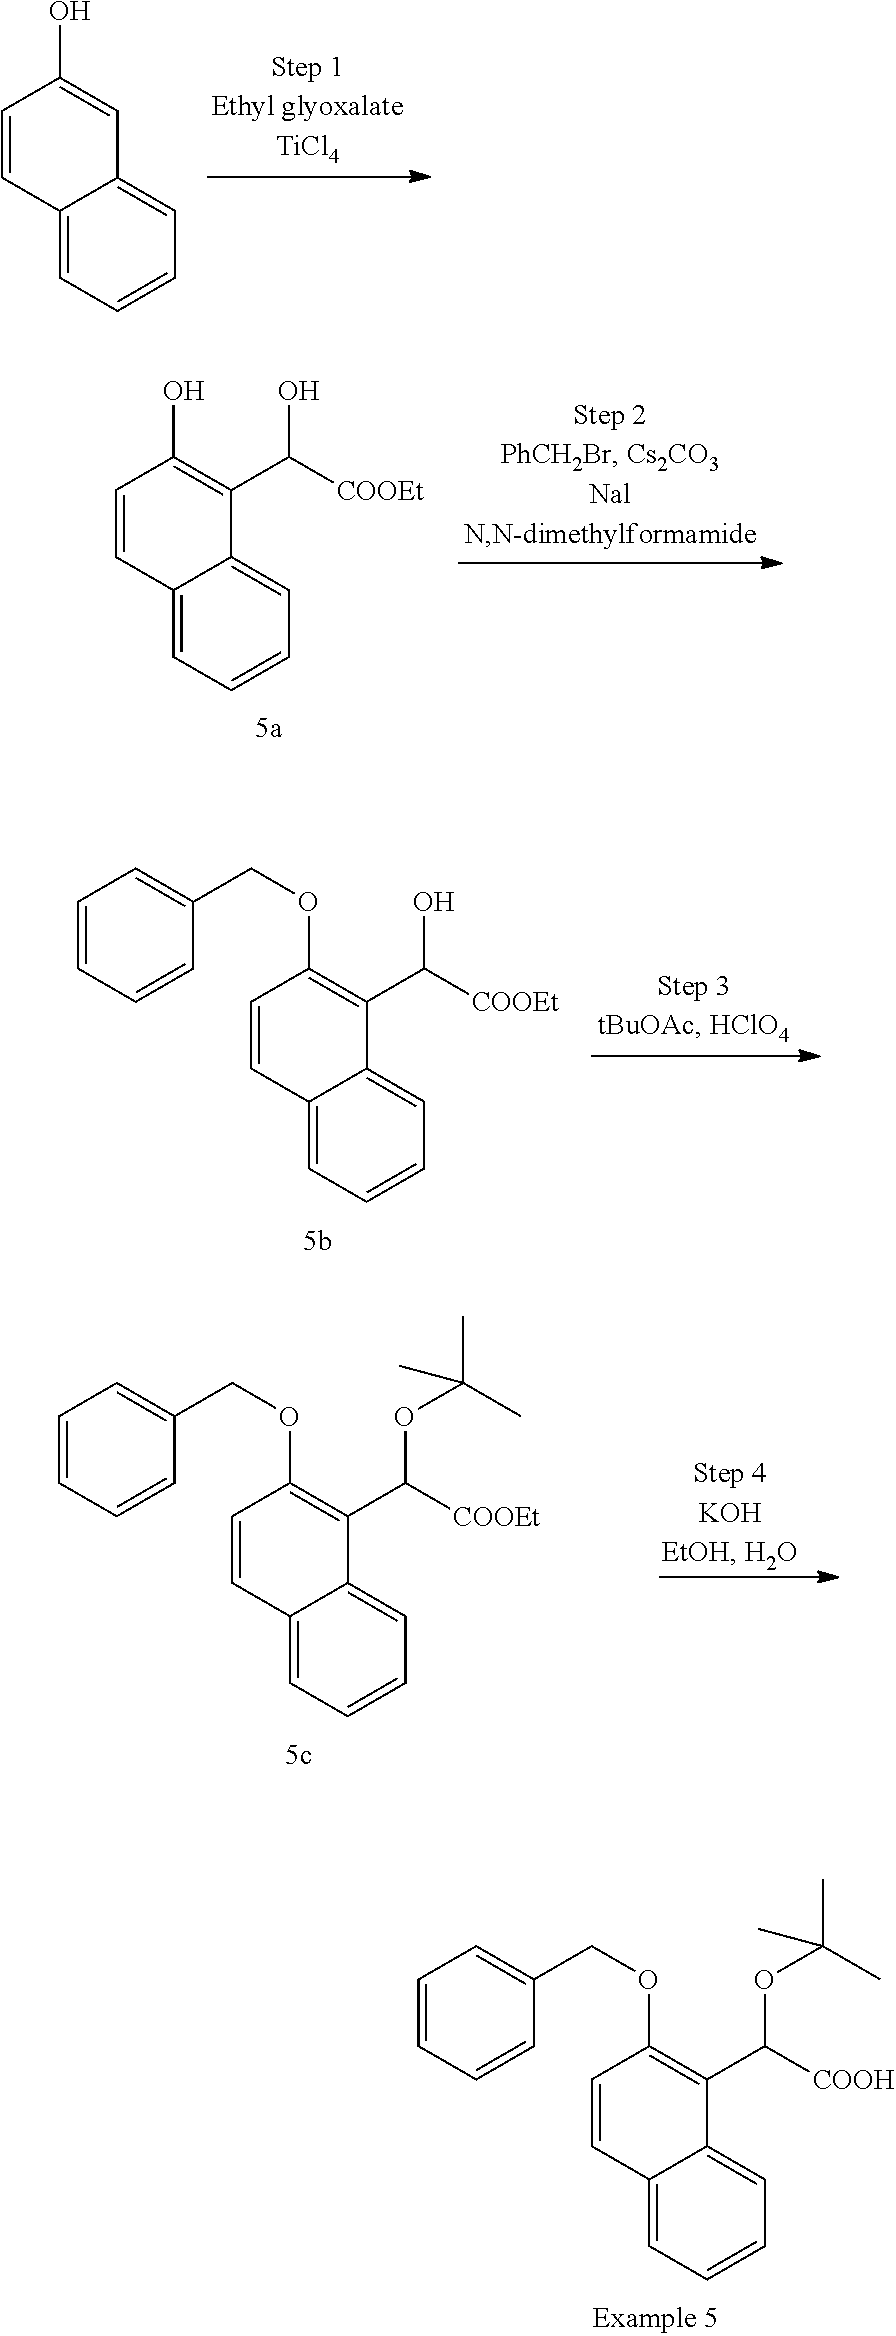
C12=CC=CC=C1C=C(O)C=C2.C12=CC=CC=C1C(C(O)[COOEt])=C(O)C=C2.C12=CC=CC=C1C(C(O)[COOEt])=C(OCC1=CC=CC=C1)C=C2.C12=CC=CC=C1C(C(OC(C)(C)C)[COOEt])=C(OCC1=CC=CC=C1)C=C2.C12=CC=CC=C1C(C(OC(C)(C)C)[COOH])=C(OCC1=CC=CC=C1)C=C2
